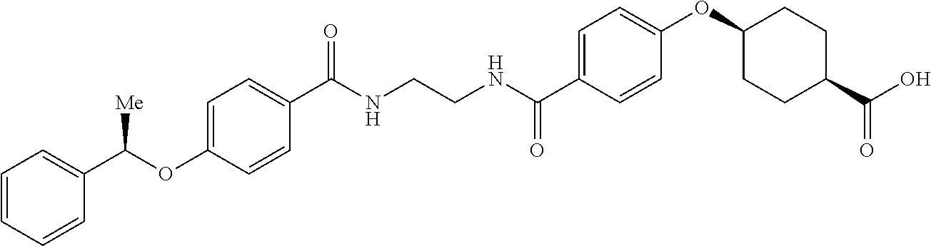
C(NCCNC(C1=CC=C(OC2CCC(C(O)=O)CC2)C=C1)=O)(=O)C1=CC=C(OC(C2=CC=CC=C2)[Me])C=C1
